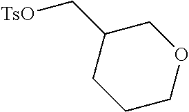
[TsO]CC1COCCC1
